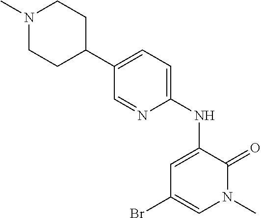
C1(NC2=CC(Br)=CN(C)C2=O)=CC=C(C2CCN(C)CC2)C=N1
